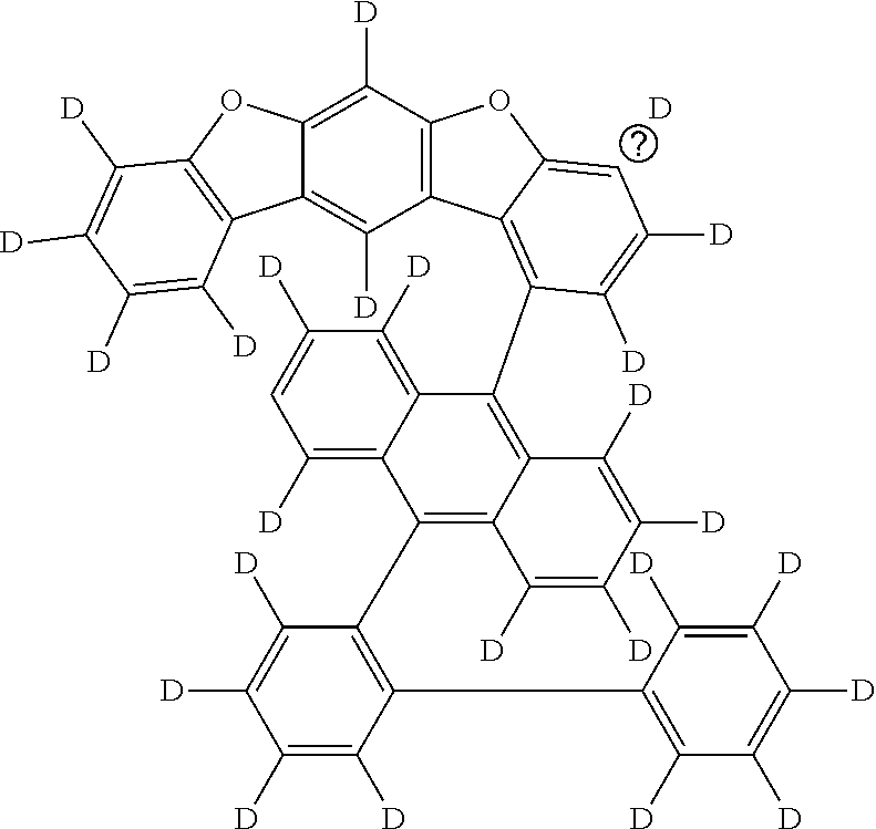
C12=C([D])C3=C(C([D])=C1C1=C(O2)C([D])=C([D])C([D])=C1[D])C1=C(C2=C4C(=C(C5=C(C6=C([D])C([D])=C([D])C([D])=C6[D])C([D])=C([D])C([D])=C5[D])C5=C([D])C=C([D])C([D])=C25)C([D])=C([D])C([D])=C4[D])C([D])=C([D])C=C1O3.[D]
